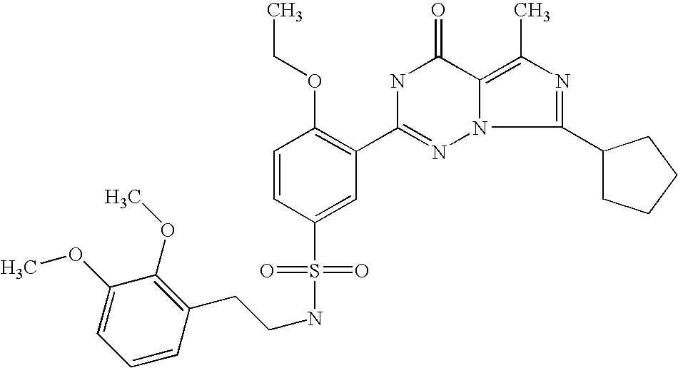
C1=CC(S(=O)(=O)NCCC2=C(OC)C(OC)=CC=C2)=CC(C2=NN3C(=C(C)N=C3C3CCCC3)C(=O)N2)=C1OCC
